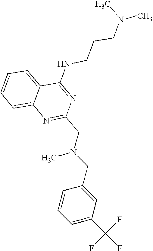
C1=CC=C2C(=C1)N=C(CN(CC1=CC(C(F)(F)F)=CC=C1)C)N=C2NCCCN(C)C
